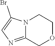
N12C(=NC=C1Br)COCC2
